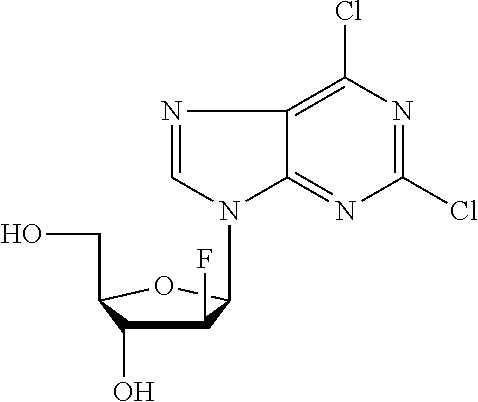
C1(F)C(O)C(CO)OC1N1C=NC2=C(Cl)N=C(Cl)N=C12
